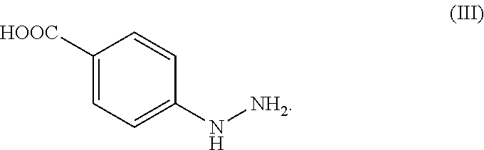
C1([HOOC])=CC=C(N[NH2])C=C1
